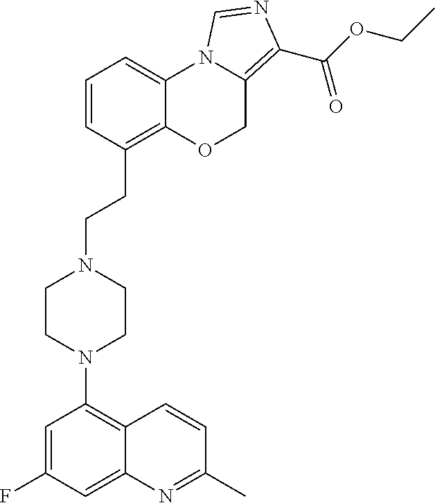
C1=C(F)C=C2C(=C1N1CCN(CCC3=C4C(=CC=C3)N3C(=C(C(OCC)=O)N=C3)CO4)CC1)C=CC(C)=N2
